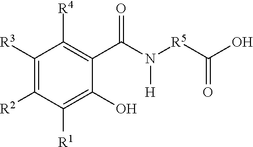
C1([R3])=C([R2])C([R1])=C(O)C(C(N([H])[R5]C(O)=O)=O)=C1[R4]
